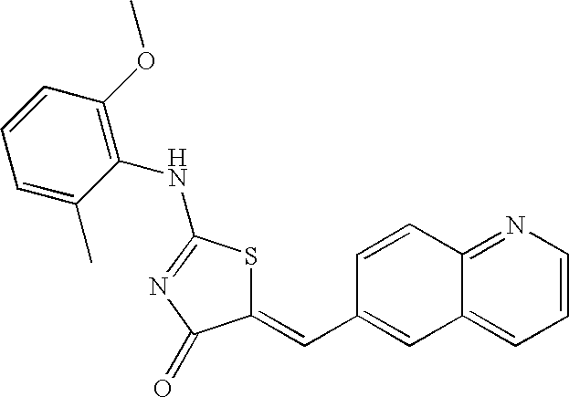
C1=CN=C2C(=C1)C=C(C=C1SC(NC3=C(OC)C=CC=C3C)=NC1=O)C=C2
